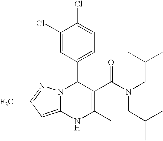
C1(Cl)=CC(C2N3C(=CC([F3C])=N3)NC(C)=C2C(N(CC(C)C)CC(C)C)=O)=CC=C1Cl
